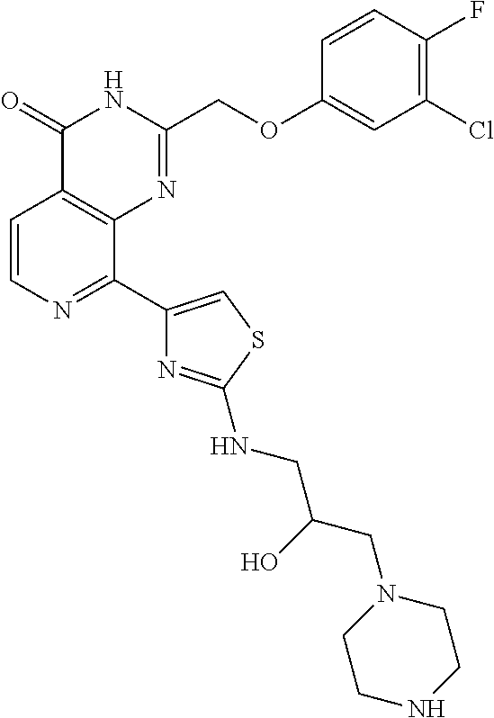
C1=CN=C(C2=CSC(NCC(CN3CCNCC3)O)=N2)C2=C1C(=O)NC(COC1=CC(Cl)=C(F)C=C1)=N2
